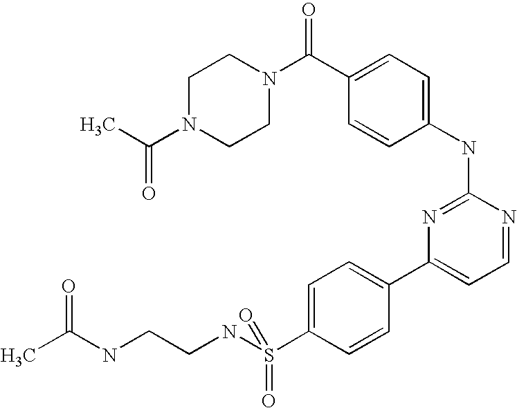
C1N(C(C)=O)CCN(C(C2=CC=C(NC3=NC(C4=CC=C(S(NCCNC(C)=O)(=O)=O)C=C4)=CC=N3)C=C2)=O)C1
